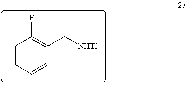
C1=CC=CC(C[NHTf])=C1F
